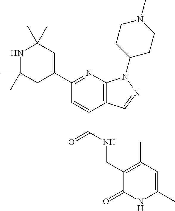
C1(C)(C)CC(C2=NC3=C(C(C(NCC4=C(C)C=C(C)NC4=O)=O)=C2)C=NN3C2CCN(C)CC2)=CC(C)(C)N1
